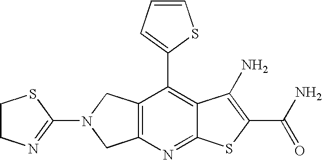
C12=C(N=C3C(=C1C1=CC=CS1)C(N)=C(C(N)=O)S3)CN(C1=NCCS1)C2
